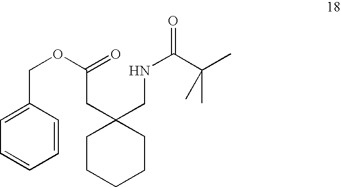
C1CCCCC1(CNC(C(C)(C)C)=O)CC(OCC1=CC=CC=C1)=O
